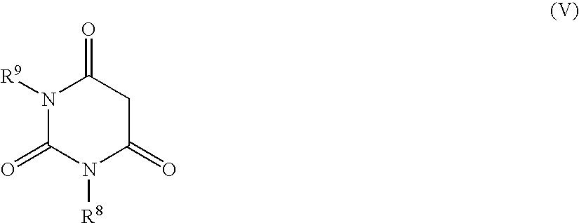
N1([R9])C(=O)N([R8])C(=O)CC1=O
